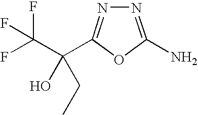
N1=C(N)OC(C(C(F)(F)F)(O)CC)=N1
